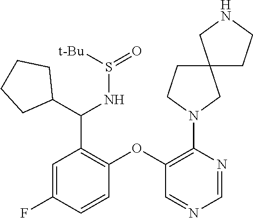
C1(OC2=C(N3CC4(CC3)CCNC4)N=CN=C2)=C(C(C2CCCC2)NS(=O)[t-Bu])C=C(F)C=C1
